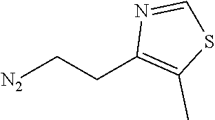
[N2]CCC1=C(C)SC=N1
